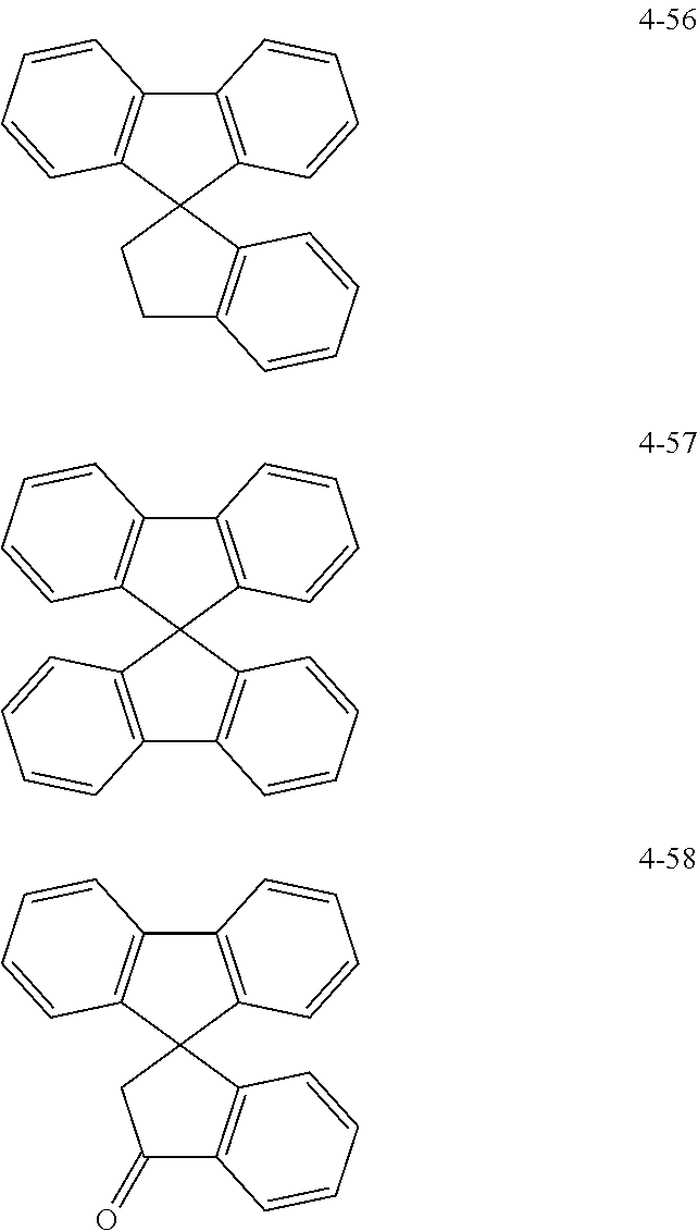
C1=CC2=C(C=C1)C1=C(C=CC=C1)C21C2=C(C=CC=C2)CC1.C1=CC2=C(C=C1)C1=C(C=CC=C1)C21C2=C(C=CC=C2)C2=C1C=CC=C2.C1=CC2=C(C=C1)C1=C(C=CC=C1)C21C2=C(C=CC=C2)C(=O)C1
